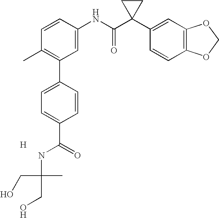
C1=CC(NC(C2(C3=CC4=C(C=C3)OCO4)CC2)=O)=CC(C2=CC=C(C(=O)NC(CO)(C)CO)C=C2)=C1C.[H]
